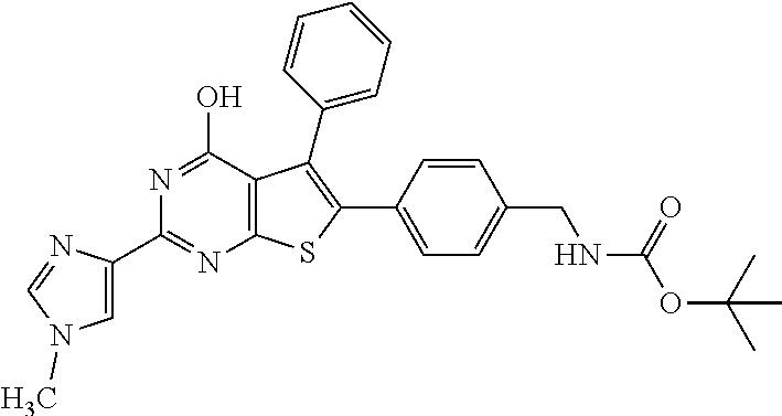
N1=C(C2=CN(C)C=N2)N=C(O)C2=C1SC(C1=CC=C(CNC(=O)OC(C)(C)C)C=C1)=C2C1=CC=CC=C1
